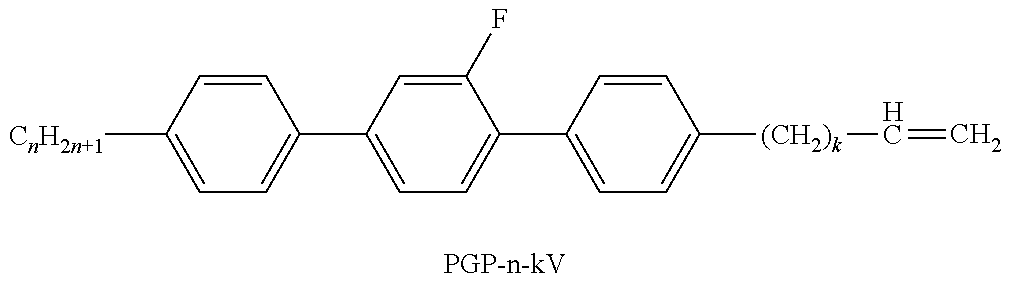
C1=C([CnH2n+1])C=CC(C2=CC=C(C3=CC=C([(CH2)k]C=C)C=C3)C(F)=C2)=C1
